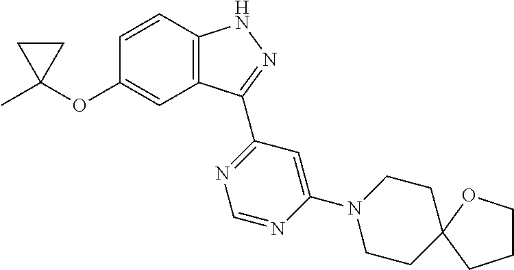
C1C(C)(OC2=CC3=C(C=C2)NN=C3C2=NC=NC(N3CCC4(CC3)OCCC4)=C2)C1
